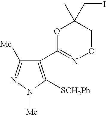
C1(C2=NOCC(C)(CI)O2)=C([SCH2Ph])N([Me])N=C1[Me]
